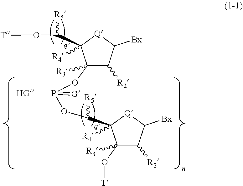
C1(O[T])([R3])C([R2])C([Bx])[Q]C1(C([R5])OP(OC1([R3])C([R2])C([Bx])[Q]C1(C(O[T])[R5])[R4])([HG])=[G])[R4]
